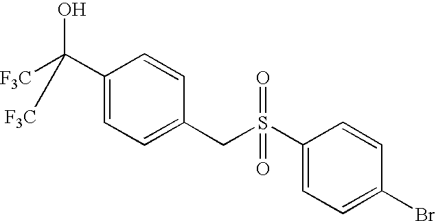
C1(C(O)([F3C])[F3C])=CC=C(CS(C2=CC=C(Br)C=C2)(=O)=O)C=C1
